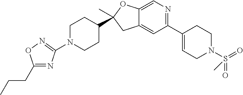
C1(C2=CCN(S(=O)(=O)C)CC2)=NC=C2C(=C1)CC(C)(C1CCN(C3=NOC(CCC)=N3)CC1)O2
